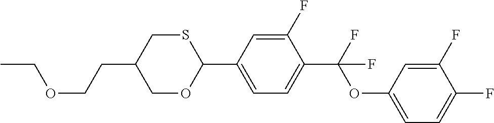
C(CC1COC(C2=CC=C(C(OC3=CC=C(F)C(F)=C3)(F)F)C(F)=C2)SC1)OCC
